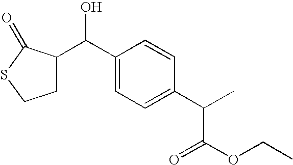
C1(C(C2CCSC2=O)O)=CC=C(C(C(OCC)=O)C)C=C1
